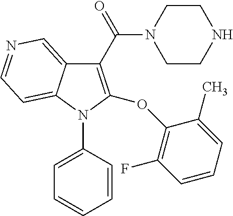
C1(C(N2CCNCC2)=O)=C(OC2=C(F)C=CC=C2C)N(C2=CC=CC=C2)C2=CC=NC=C12
